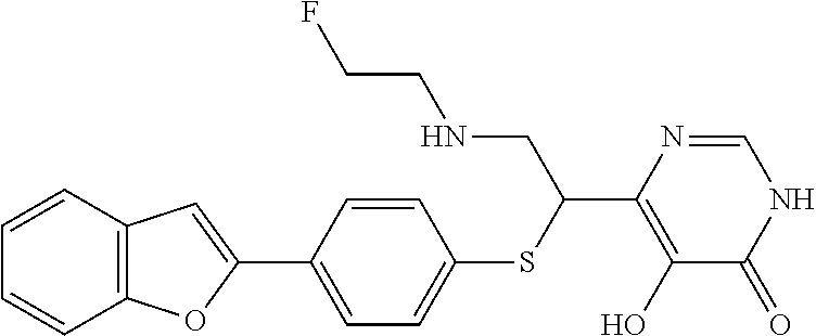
OC1=C(C(CNCCF)SC2=CC=C(C3=CC4=C(O3)C=CC=C4)C=C2)N=CNC1=O
